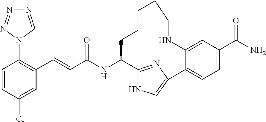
N1=CN(C2=C(C=CC(NC3C4=NC(=CN4)C4=CC=C(C(N)=O)C=C4NCCCCC3)=O)C=C(Cl)C=C2)N=N1
